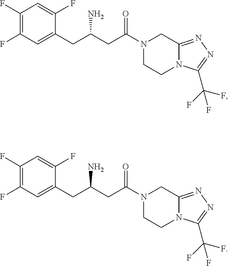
C1(F)=C(F)C=C(CC(CC(N2CCN3C(=NN=C3C(F)(F)F)C2)=O)N)C(F)=C1.C1(F)=C(F)C=C(CC(CC(N2CCN3C(=NN=C3C(F)(F)F)C2)=O)N)C(F)=C1
